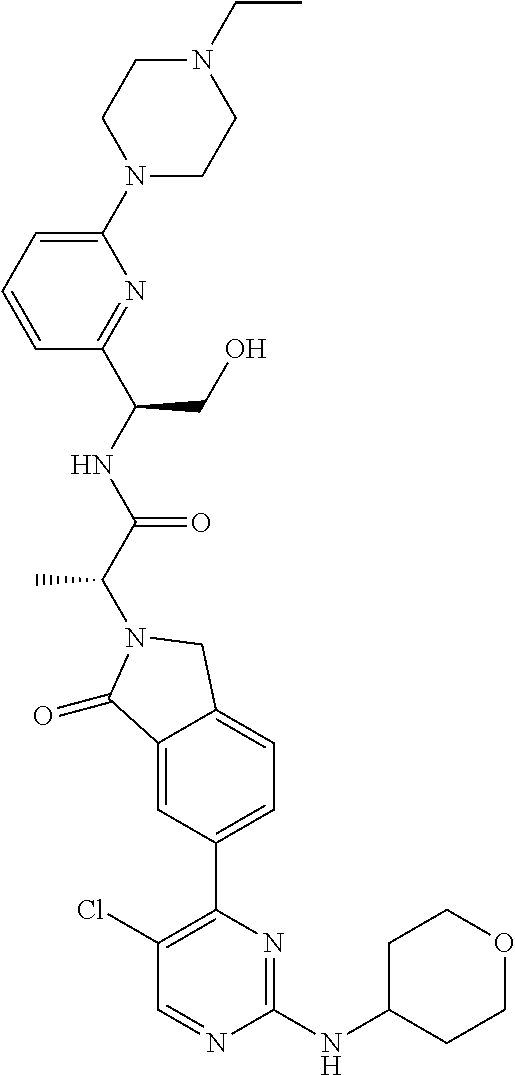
C1(=O)C2=CC(C3=C(Cl)C=NC(NC4CCOCC4)=N3)=CC=C2CN1C(C(NC(C1=NC(N2CCN(CC)CC2)=CC=C1)CO)=O)C
